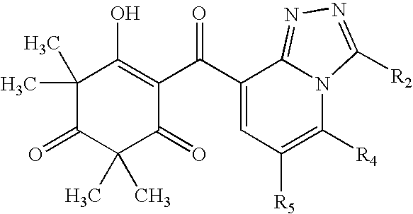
C1(C)(C)C(=O)C(C)(C)C(=O)C(C(C2=CC([R5])=C([R4])N3C2=NN=C3[R2])=O)=C1O
